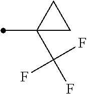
C1(C(F)(F)F)(C)CC1
